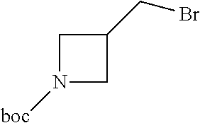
C1N([boc])CC1CBr
